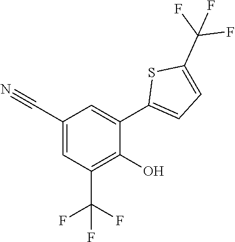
C1=C(C#N)C=C(C2=CC=C(C(F)(F)F)S2)C(O)=C1C(F)(F)F
